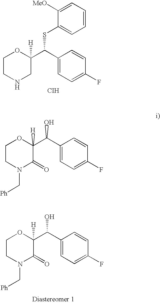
C1([MeO])=CC=CC=C1SC(C1([H])OCCNC1)C1=CC=C(F)C=C1.[CIH].OC(C1([H])OCCN(C[Ph])C1=O)C1=CC=C(F)C=C1.OC(C1([H])OCCN(C[Ph])C1=O)C1=CC=C(F)C=C1
